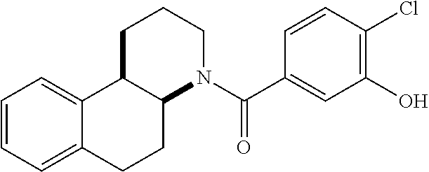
C12=CC=CC=C1CCC1C2CCCN1C(=O)C1=CC(O)=C(Cl)C=C1
